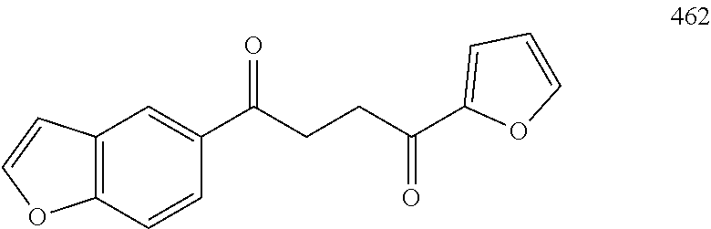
C12=C(C=CC(C(CCC(C3=CC=CO3)=O)=O)=C1)OC=C2
